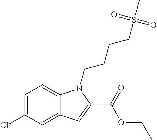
C1=C(Cl)C=C2C(=C1)N(CCCCS(C)(=O)=O)C(C(OCC)=O)=C2
